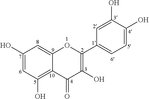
C1(O)=CC(O)=C2C(=C1)OC(C1=CC=C(O)C(O)=C1)=C(O)C2=O
